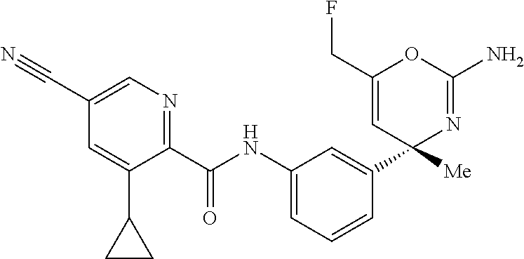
C1(C(NC2=CC=CC(C3([Me])N=C(N)OC(CF)=C3)=C2)=O)=NC=C(C#N)C=C1C1CC1
